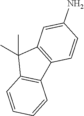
C1=CC(N)=CC2=C1C1=C(C=CC=C1)C2(C)C
